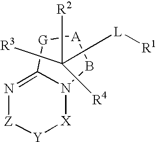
[A]1[G]C2=N[Z][Y][X]N2B1.C([R2])([R4])([R3])C[L][R1]
